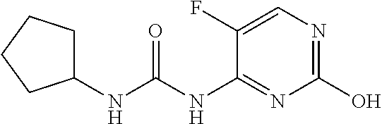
C1(F)=CN=C(O)N=C1NC(NC1CCCC1)=O
